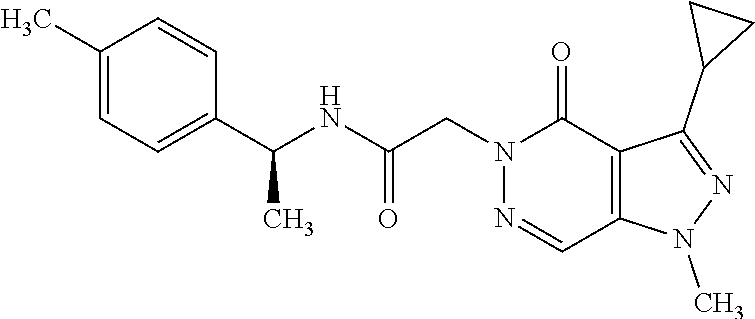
N1=CC2=C(C(=O)N1CC(NC(C1=CC=C(C)C=C1)C)=O)C(C1CC1)=NN2C
